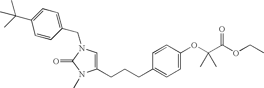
C1(CCCC2=CC=C(OC(C(OCC)=O)(C)C)C=C2)=CN(CC2=CC=C(C(C)(C)C)C=C2)C(=O)N1C
